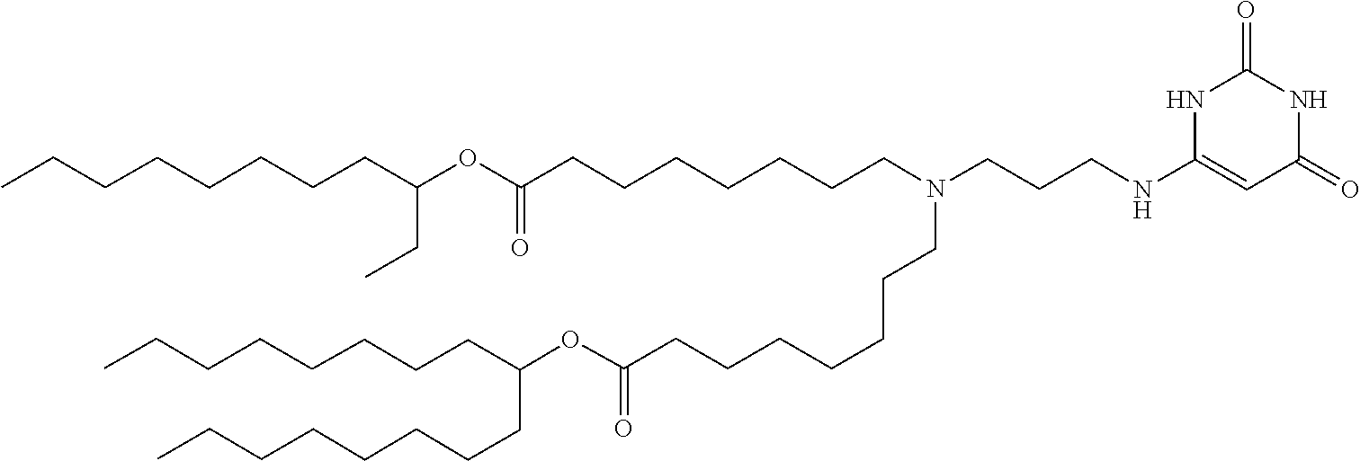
O(C(=O)CCCCCCCN(CCCCCCCC(OC(CCCCCCCC)CC)=O)CCCNC1=CC(=O)NC(=O)N1)C(CCCCCCCC)CCCCCCCC
